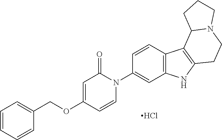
Cl.O(C1=CC(=O)N(C2=CC3=C(C=C2)C2=C(N3)CCN3C2CCC3)C=C1)CC1=CC=CC=C1
